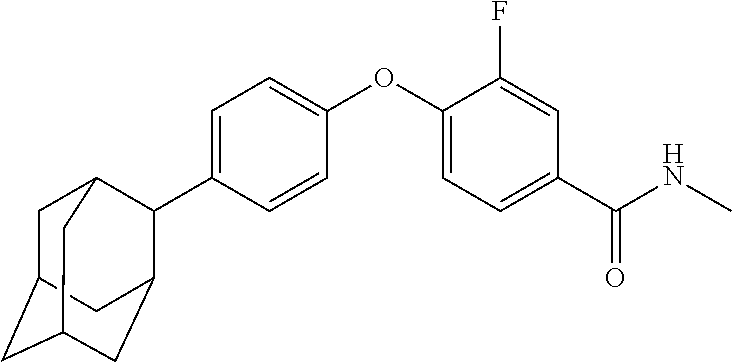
C1=C(C2C3CC4CC(CC2C4)C3)C=CC(OC2=CC=C(C(NC)=O)C=C2F)=C1
